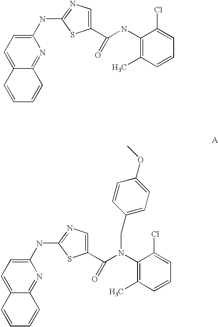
C1(NC2=NC=C(C(NC3=C(C)C=CC=C3Cl)=O)S2)=CC=C2C(=N1)C=CC=C2.C1(NC2=NC=C(C(N(C3=C(C)C=CC=C3Cl)CC3=CC=C(OC)C=C3)=O)S2)=CC=C2C(=N1)C=CC=C2
